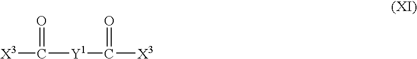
[X3]C([Y1]C([X3])=O)=O
